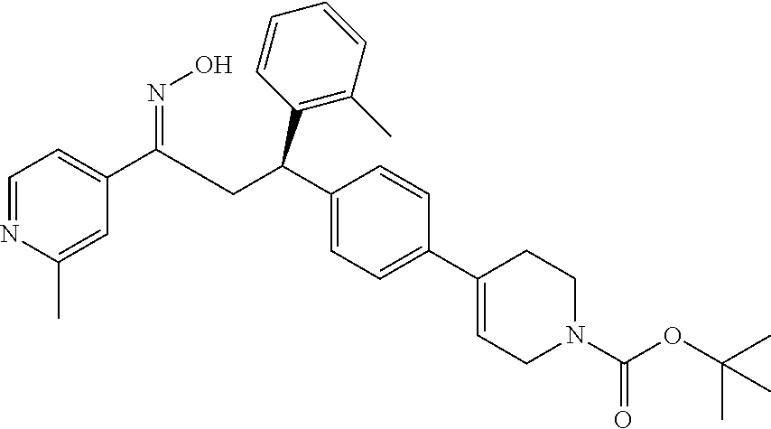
C1(C(CC(C2=CC=C(C3=CCN(C(OC(C)(C)C)=O)CC3)C=C2)C2=C(C)C=CC=C2)=NO)=CC=NC(C)=C1
